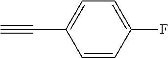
C(C1=CC=C(F)C=C1)#C
